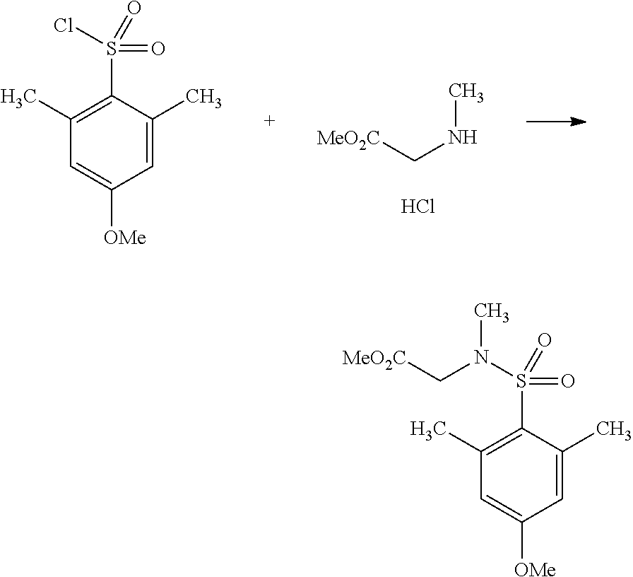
C1(C)=C(S(Cl)(=O)=O)C(C)=CC([OMe])=C1.N(C[MeO2C])C.Cl.C1(C)=C(S(N(C[MeO2C])C)(=O)=O)C(C)=CC([OMe])=C1
